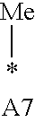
[Me]*
